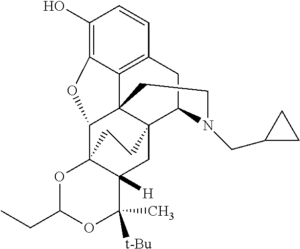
C1(O)=C2C3=C(C=C1)CC1C45C3(C(C3(C([H])(C4)C(C)([t-Bu])OC(CC)O3)CC5)O2)CCN1CC1CC1
